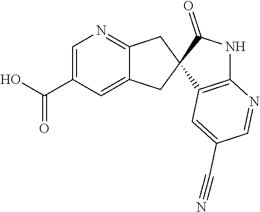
C(=O)(C1=CN=C2C(=C1)CC1(C2)C(=O)NC2=C1C=C(C#N)C=N2)O
